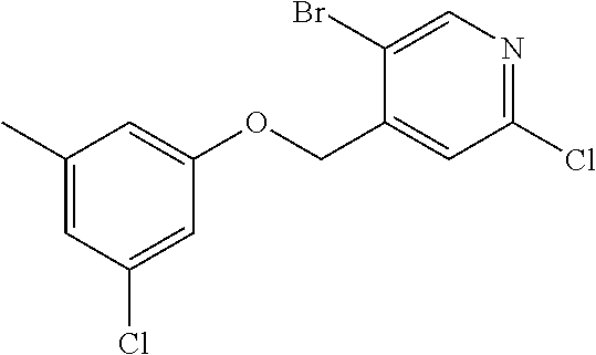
C1(C)=CC(Cl)=CC(OCC2=CC(Cl)=NC=C2Br)=C1
